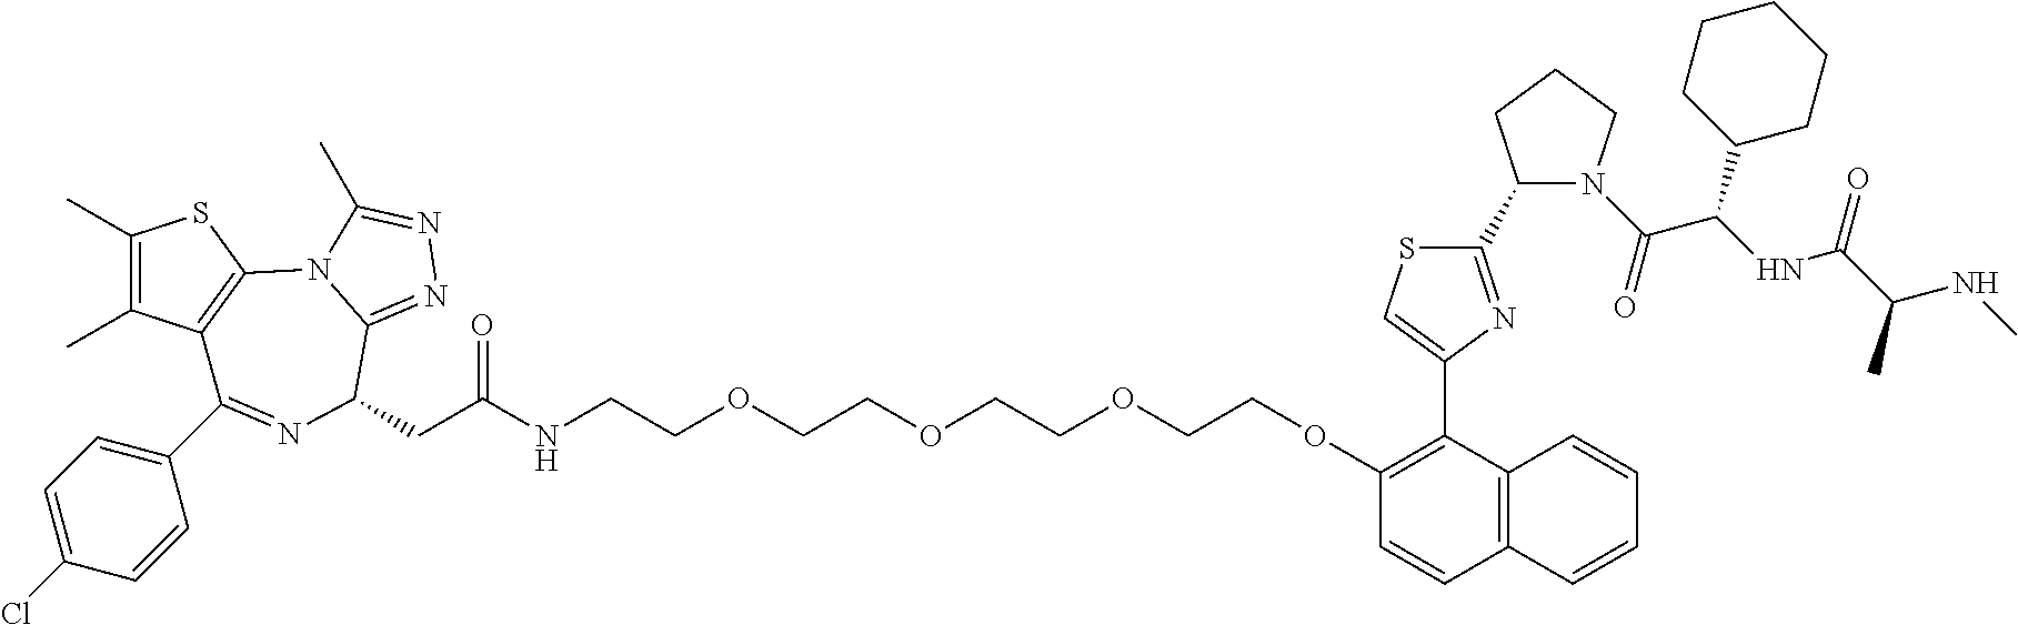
C1(C)=C(C)C2=C(S1)N1C(=NN=C1C)C(CC(NCCOCCOCCOCCOC1=C(C3=CSC(C4N(C(=O)C(NC(C(NC)C)=O)C5CCCCC5)CCC4)=N3)C3=C(C=C1)C=CC=C3)=O)N=C2C1=CC=C(Cl)C=C1
